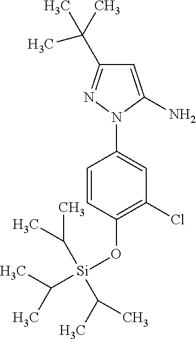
C1=CC(O[Si](C(C)C)(C(C)C)C(C)C)=C(Cl)C=C1N1C(N)=CC(C(C)(C)C)=N1
